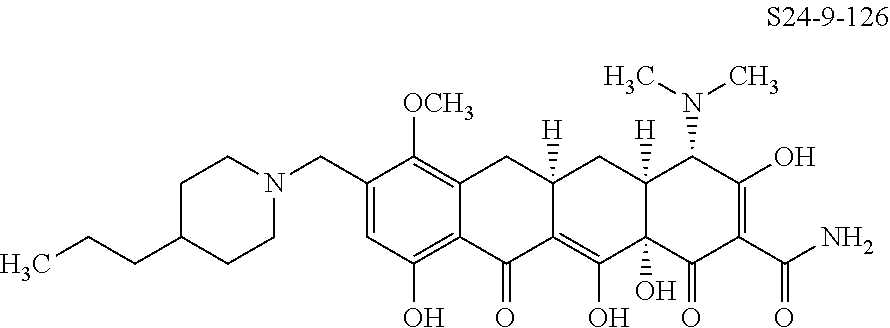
C1=C(CN2CCC(CCC)CC2)C([OCH3])=C2C(=C1O)C(=O)C1=C(O)C3(O)C([H])(CC1([H])C2)C(N(C)C)C(O)=C(C(N)=O)C3=O
